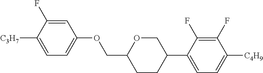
C1=C(F)C([C3H7])=CC=C1OCC1CCC(C2=CC=C([C4H9])C(F)=C2F)CO1
